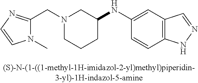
C(N1CCCC(NC2=CC3=C(C=C2)NN=C3)C1)C1=NC=CN1C
